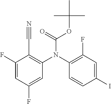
C1(F)=CC(F)=CC(N(C2=C(F)C=C(I)C=C2)C(=O)OC(C)(C)C)=C1C#N
